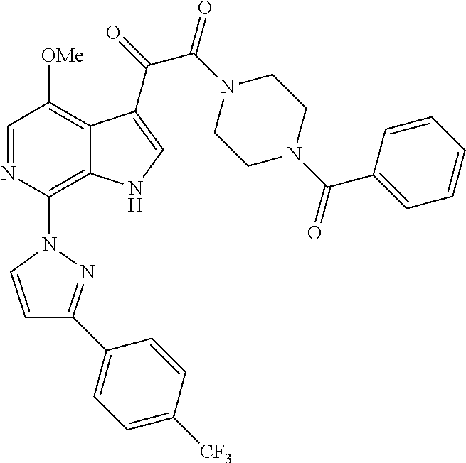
C1=NC(N2C=CC(C3=CC=C([CF3])C=C3)=N2)=C2C(=C1[OMe])C(C(=O)C(N1CCN(C(C3=CC=CC=C3)=O)CC1)=O)=CN2
